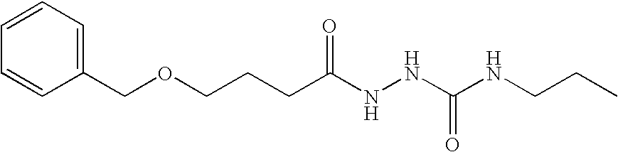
C1=CC=CC(COCCCC(NNC(NCCC)=O)=O)=C1
